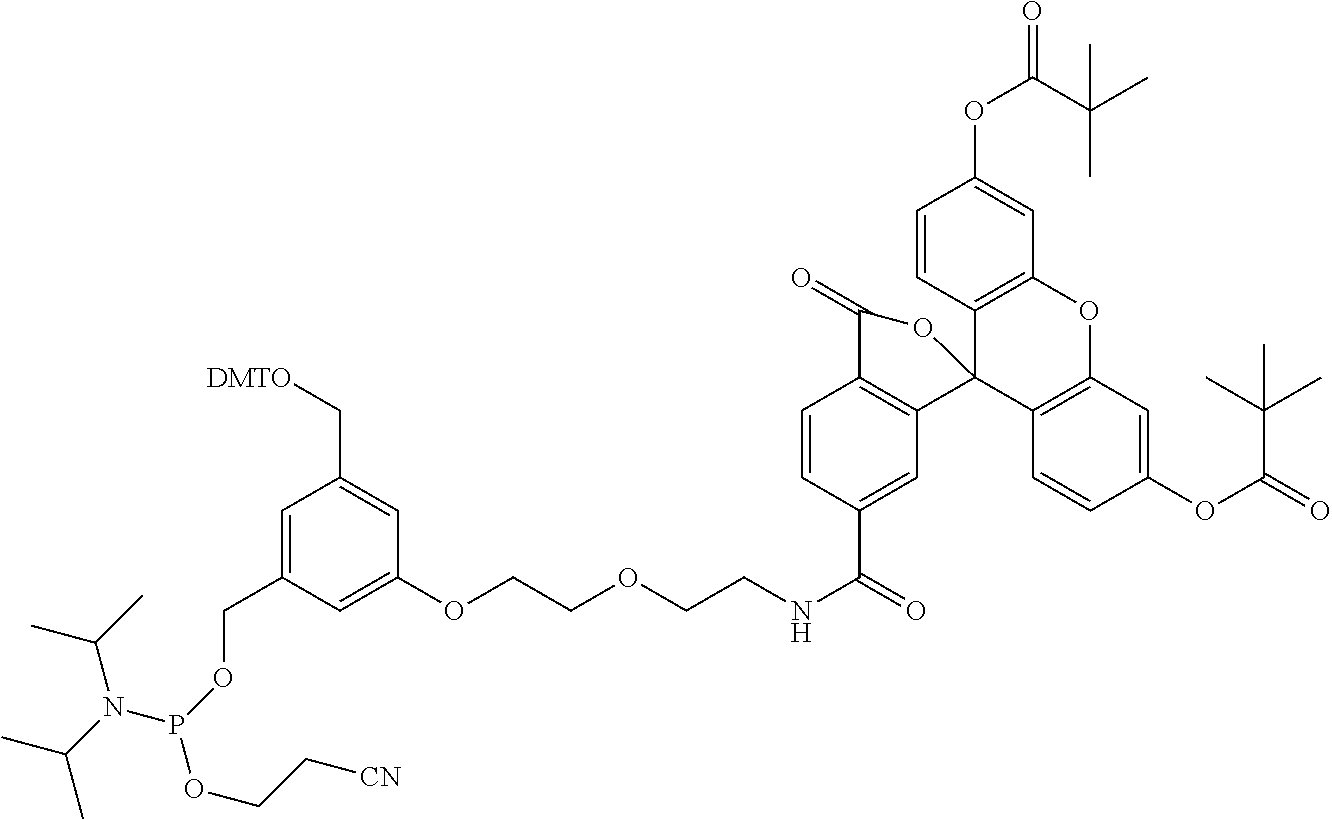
C1=C(COP(OCC[CN])N(C(C)C)C(C)C)C=C(OCCOCCNC(=O)C2=CC3=C(C=C2)C(=O)OC32C3=C(OC4=C2C=CC(OC(=O)C(C)(C)C)=C4)C=C(OC(=O)C(C)(C)C)C=C3)C=C1C[DMTO]
